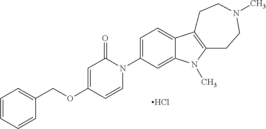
C1=CC=CC(COC2=CC(=O)N(C3=CC=C4C(=C3)N(C)C3=C4CCN(C)CC3)C=C2)=C1.Cl
